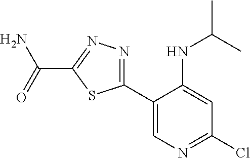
C1(C2=NN=C(C(=O)N)S2)=CN=C(Cl)C=C1NC(C)C
